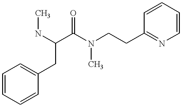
N(C(C(N(CCC1=NC=CC=C1)C)=O)CC1=CC=CC=C1)C
